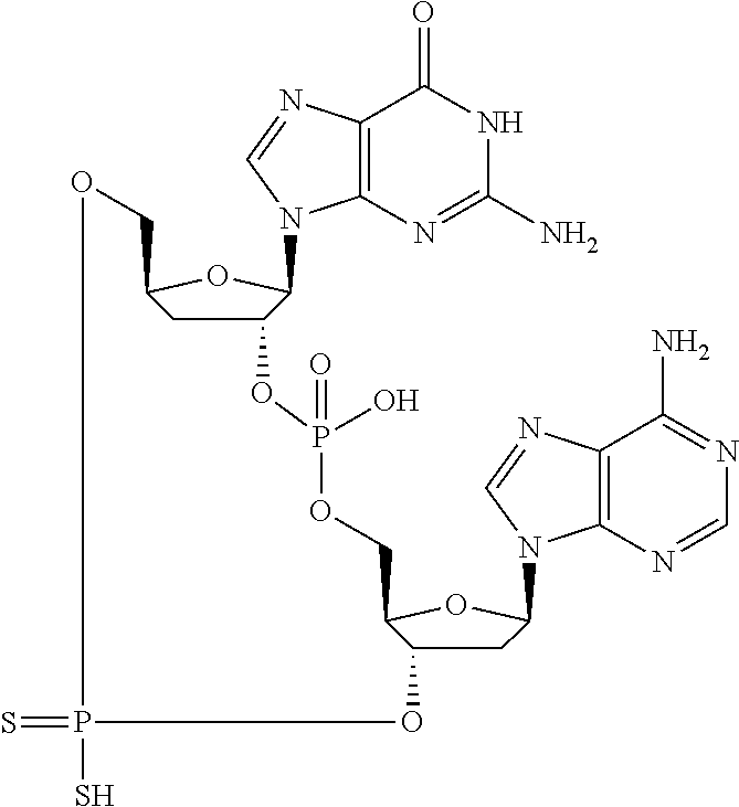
C12=C(N=C(N)NC1=O)N(C1C3CC(O1)COP(=S)(S)OC1CC(N4C5=C(C(N)=NC=N5)N=C4)OC1COP(=O)(O)O3)C=N2
